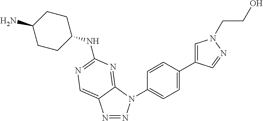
C1(NC2=NC=C3N=NN(C4=CC=C(C5=CN(CCO)N=C5)C=C4)C3=N2)CCC(N)CC1
